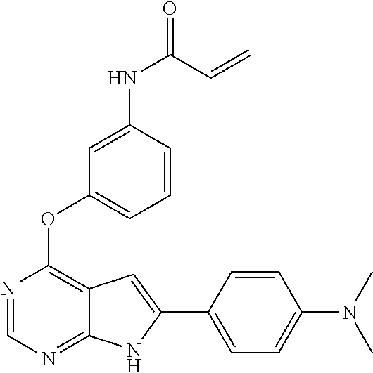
N1=CN=C2C(=C1OC1=CC=CC(NC(=O)C=C)=C1)C=C(C1=CC=C(N(C)C)C=C1)N2
